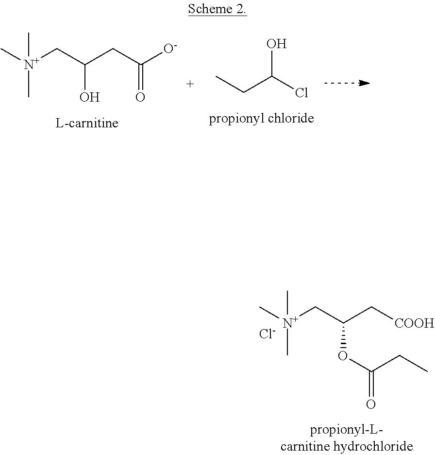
C[N+](CC(C[COOH])OC(=O)CC)(C)C.[Cl-].C[N+](CC(CC([O-])=O)O)(C)C.OC(Cl)CC
